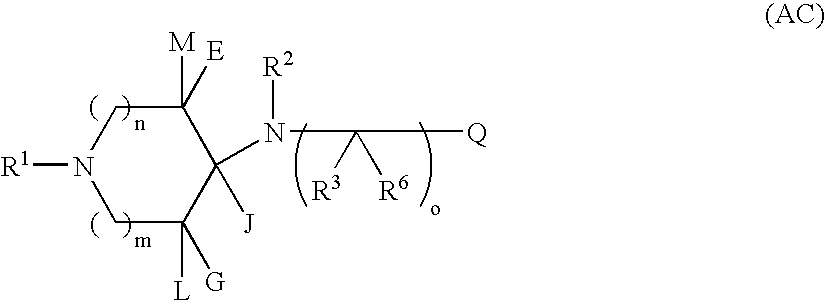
C1C([L])([G])C(N([R2])C([R3])([R6])[Q])([J])C([M])([E])CN1[R1]
